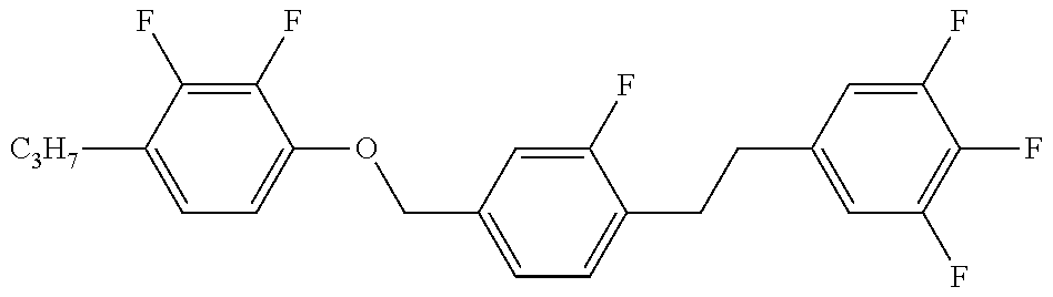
C1=C([C3H7])C(F)=C(F)C(OCC2=CC=C(CCC3=CC(F)=C(F)C(F)=C3)C(F)=C2)=C1
